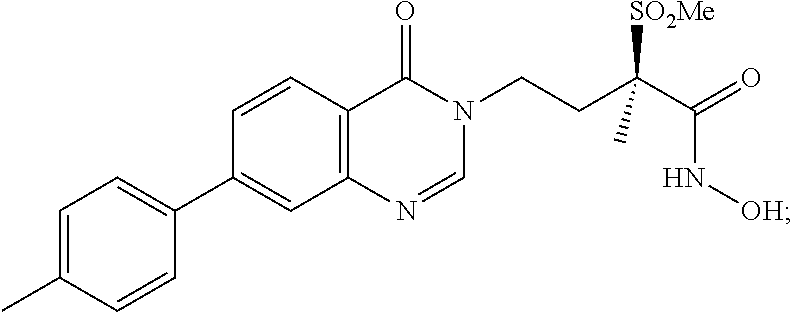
C1=CC(C)=CC=C1C1=CC2=C(C=C1)C(=O)N(CCC(C(=O)N[OH])([SO2Me])C)C=N2
